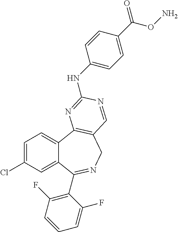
C1=C(Cl)C=C2C(=C1)C1=C(CN=C2C2=C(F)C=CC=C2F)C=NC(NC2=CC=C(C(ON)=O)C=C2)=N1
